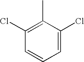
C1(Cl)=C(C)C(Cl)=CC=C1
